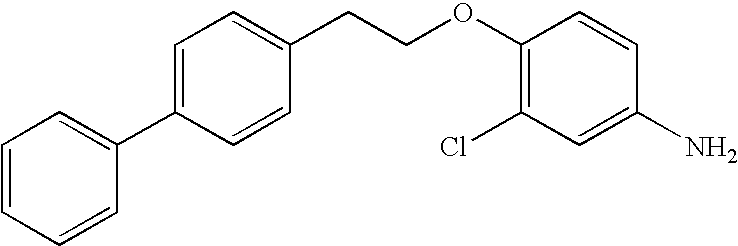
C1=CC=CC(C2=CC=C(CCOC3=C(Cl)C=C(N)C=C3)C=C2)=C1
